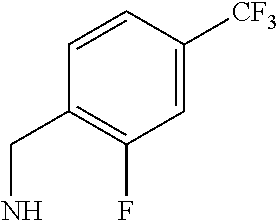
C1=C([CF3])C=CC(CN)=C1F
